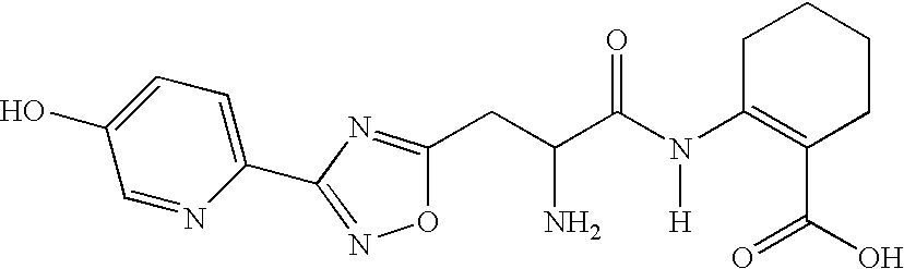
C(C(C(N(C1=C(C(=O)O)CCCC1)[H])=O)N)C1=NC(C2=CC=C(O)C=N2)=NO1
